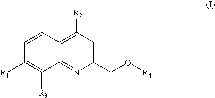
C1(CO[R4])=CC([R2])=C2C(=N1)C([R3])=C([R1])C=C2
